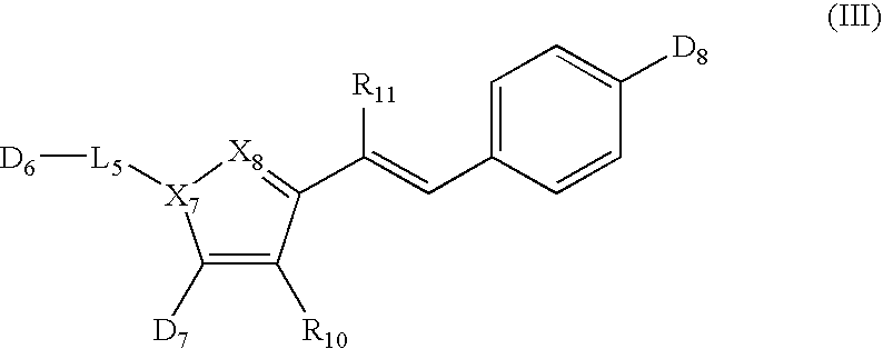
C1=C(C=C([R11])C2=[X8][X7]([L5][D6])C([D7])=C2[R10])C=CC([D8])=C1
